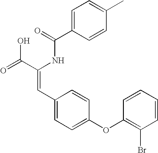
C(=O)(NC(C(=O)O)=CC1=CC=C(OC2=C(Br)C=CC=C2)C=C1)C1=CC=C(C)C=C1
